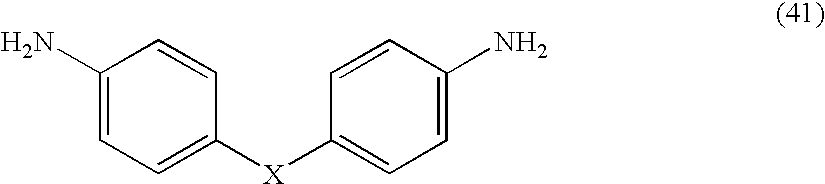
C1(N)=CC=C([X]C2=CC=C(N)C=C2)C=C1
